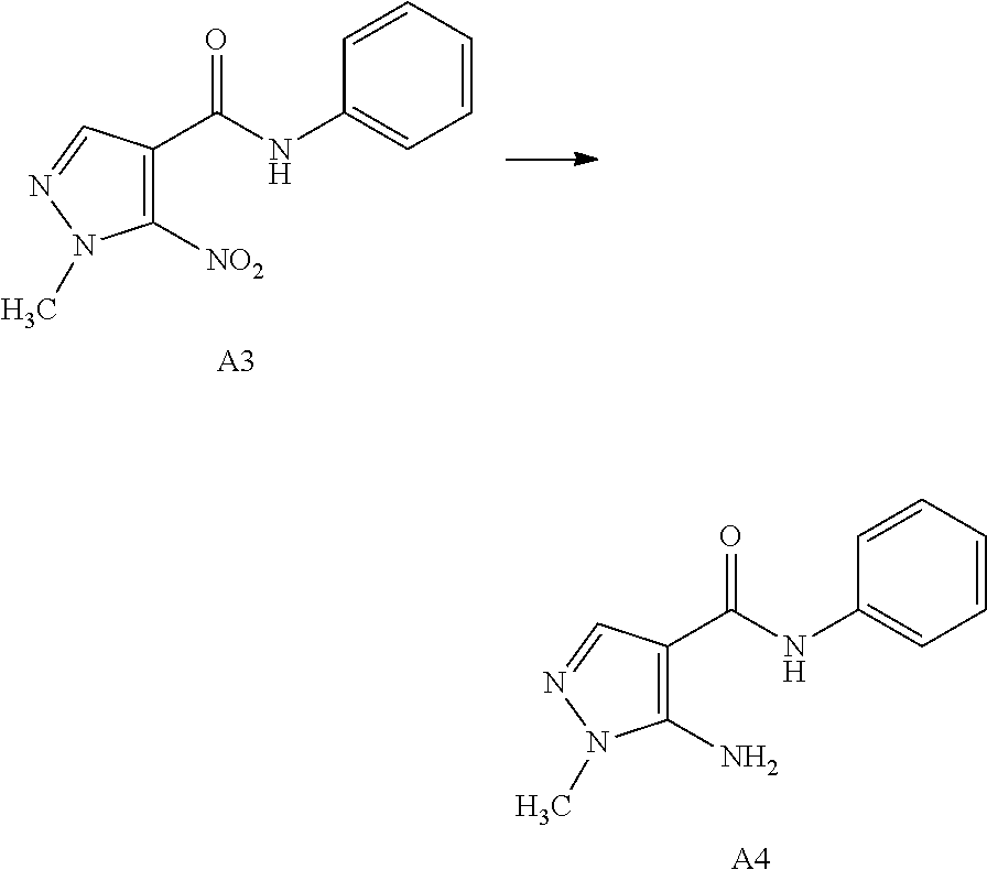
C1([NO2])=C(C(NC2=CC=CC=C2)=O)C=NN1C.[A3].C1(N)=C(C(NC2=CC=CC=C2)=O)C=NN1C.[A4]
